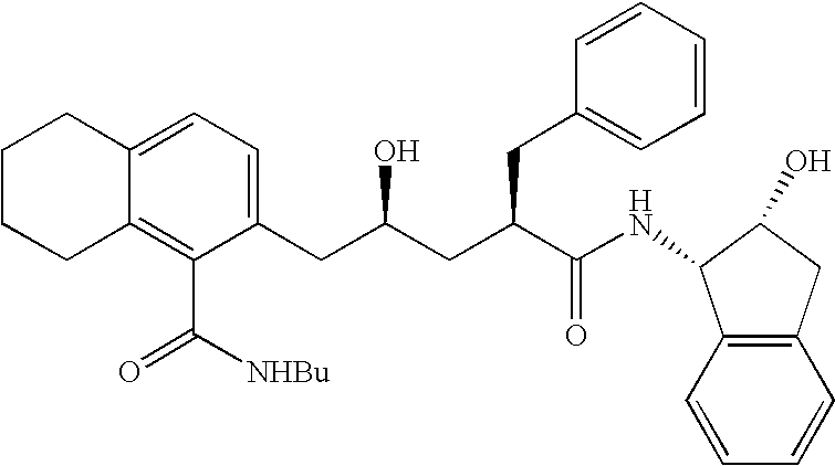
C12=C(C=CC=C1)C(NC(C(CC(CC1=CC=C3C(=C1C([NHBu])=O)CCCC3)O)CC1=CC=CC=C1)=O)C(O)C2
